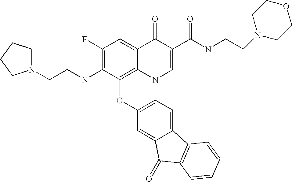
C1(F)=C(NCCN2CCCC2)C2=C3C(=C1)C(=O)C(C(=O)NCCN1CCOCC1)=CN3C1=C(O2)C=C2C(=C1)C1=C(C2=O)C=CC=C1
